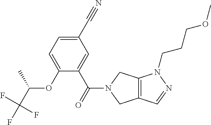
C1(C#N)=CC=C(OC(C)C(F)(F)F)C(C(=O)N2CC3=C(C2)N(CCCOC)N=C3)=C1
